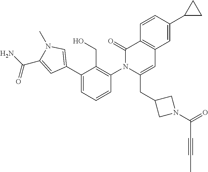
C1(C2=CN(C)C(C(N)=O)=C2)=CC=CC(N2C(CC3CN(C(=O)C#CC)C3)=CC3=C(C2=O)C=CC(C2CC2)=C3)=C1CO
